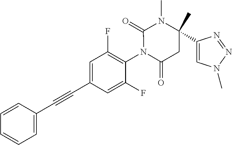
C1=CC(C#CC2=CC(F)=C(N3C(=O)CC(C4=CN(C)N=N4)(C)N(C)C3=O)C(F)=C2)=CC=C1
